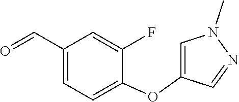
C1=C(OC2=CC=C(C=O)C=C2F)C=NN1C
